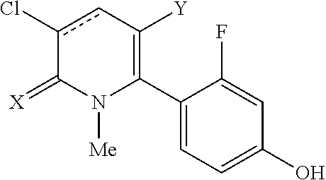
C1(C2=C([Y])cc(Cl)C(=[X])N2[Me])=CC=C(O)C=C1F
